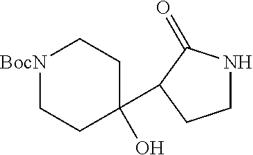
[BocN]1CCC(C2C(=O)NCC2)(O)CC1
